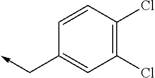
C1(Cl)=C(Cl)C=CC(C->C)=C1
